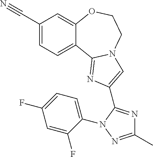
C1(C#N)=CC=C2C(=C1)OCCN1C2=NC(C2=NC(C)=NN2C2=CC=C(F)C=C2F)=C1
